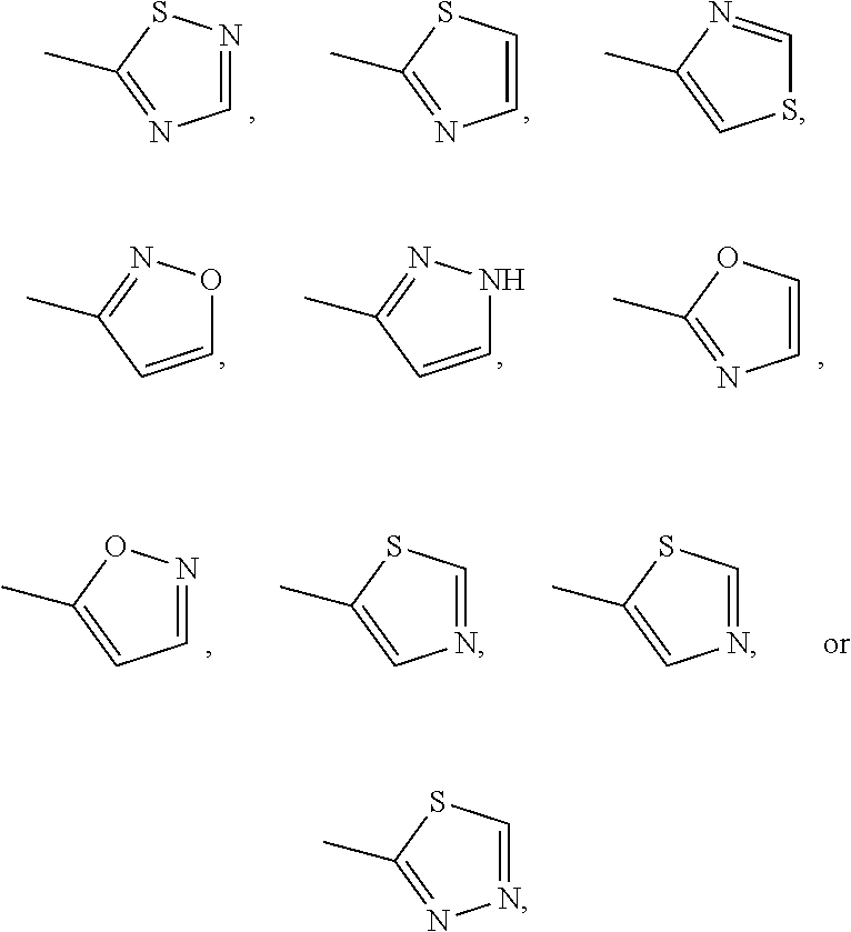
C1=NSC(C)=N1.C1=CSC(C)=N1.S1C=NC(C)=C1.C1=CC(C)=NO1.C1=CC(C)=NN1.C1=COC(C)=N1.C1=NOC(C)=C1.N1=CSC(C)=C1.N1=CSC(C)=C1.N1=CSC(C)=N1
